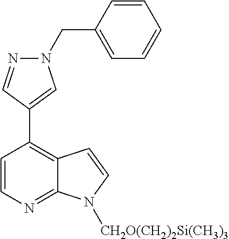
C1=CN=C2C(=C1C1=CN(CC3=CC=CC=C3)N=C1)C=CN2[CH2O(CH2)2Si(CH3)3]
